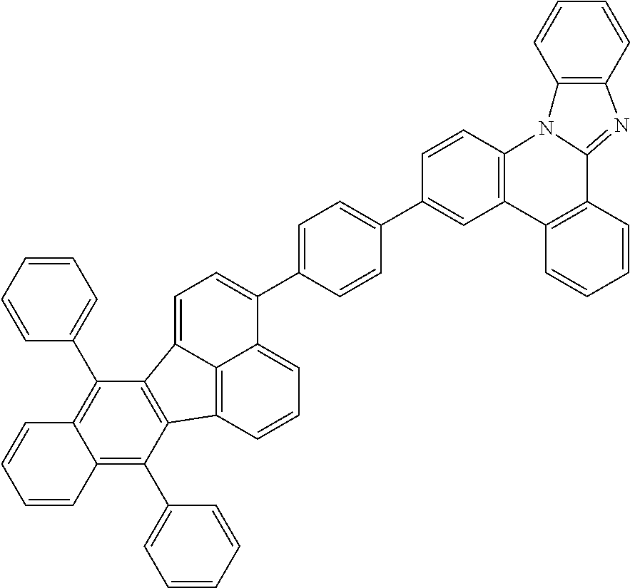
C1=C(C2=CC=C3C4=C(C=CC=C24)C2=C3C(C3=CC=CC=C3)=C3C(=C2C2=CC=CC=C2)C=CC=C3)C=CC(C2=CC3=C(C=C2)N2C(=NC4=C2C=CC=C4)C2=C3C=CC=C2)=C1
